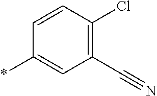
C1(*)=CC(C#N)=C(Cl)C=C1
